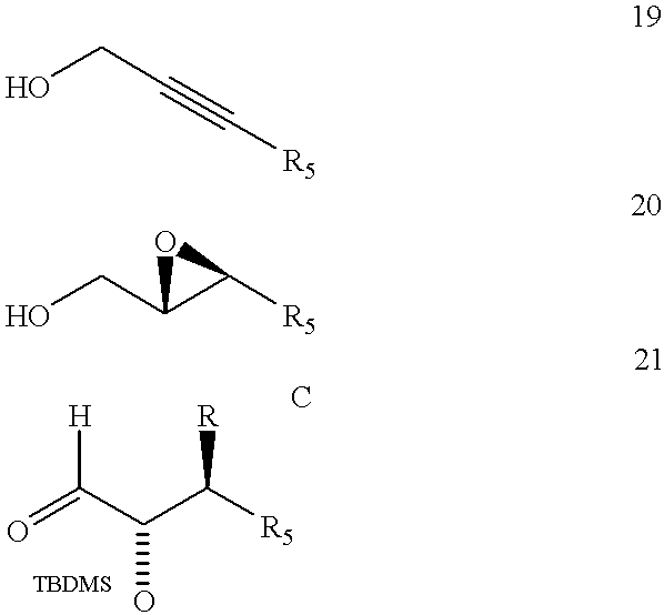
OCC#C[R5].OCC1C([R5])O1.O=C(C(C([R5])[R])O)[H]
